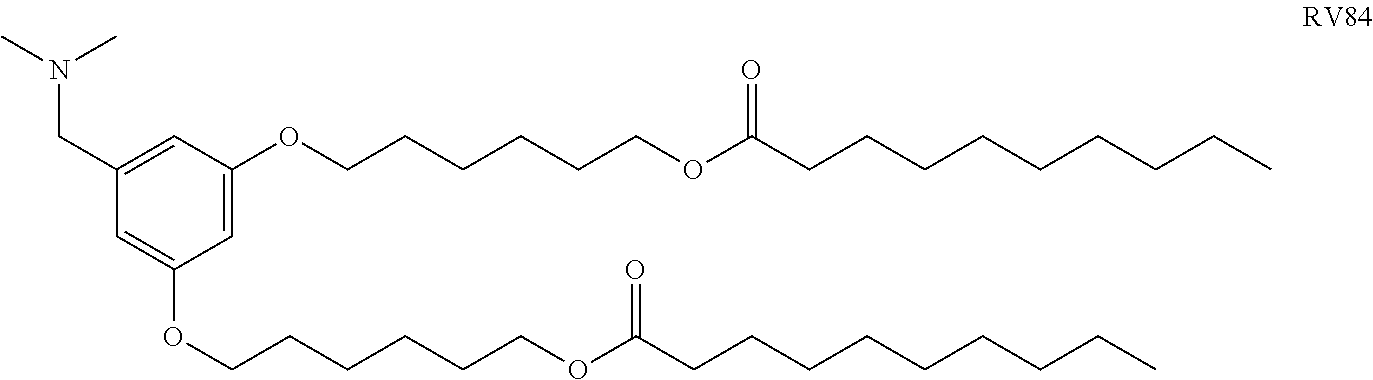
C1=C(OCCCCCCOC(CCCCCCCCC)=O)C=C(OCCCCCCOC(CCCCCCCCC)=O)C=C1CN(C)C
